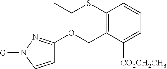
C1(SCC)=C(COC2=NN([G])C=C2)C([CO2CH2CH3])=CC=C1
